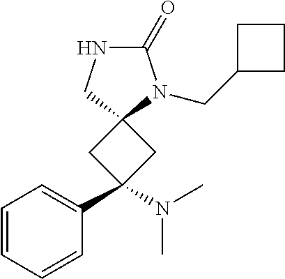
C1=CC=CC(C2(N(C)C)CC3(C2)N(CC2CCC2)C(=O)NC3)=C1
